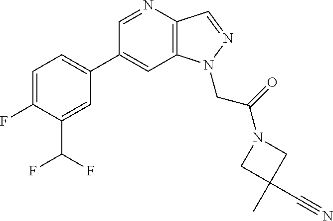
C1(C2=CC=C(F)C(C(F)F)=C2)=CC2=C(C=NN2CC(=O)N2CC(C)(C#N)C2)N=C1
